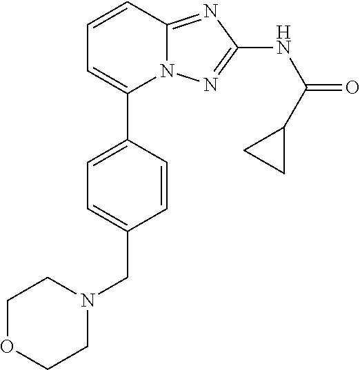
C1(C2=CC=C(CN3CCOCC3)C=C2)=CC=CC2=NC(NC(=O)C3CC3)=NN12
